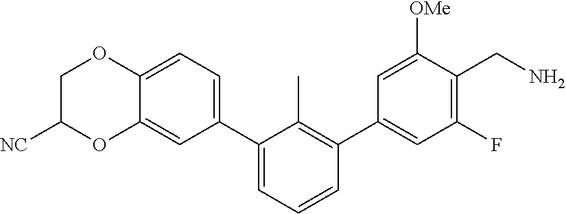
C12=CC(C3=CC=CC(C4=CC(F)=C(CN)C([OMe])=C4)=C3C)=CC=C1OCC([NC])O2
